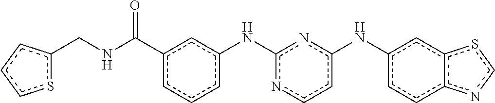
c1cc(Nc2nc(Nc3cc4c(cc3)ncs4)ccn2)cc(C(NCc2sccc2)=O)c1
